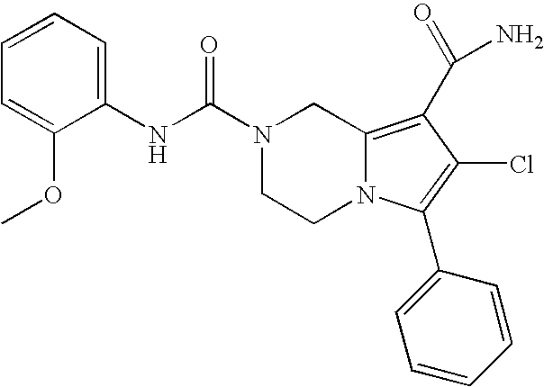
C1(NC(N2CCN3C(=C(C(N)=O)C(Cl)=C3C3=CC=CC=C3)C2)=O)=CC=CC=C1OC
